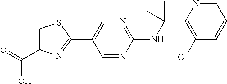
N(C(C1=C(Cl)C=CC=N1)(C)C)C1=NC=C(C2=NC(C(=O)O)=CS2)C=N1
